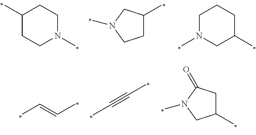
C1(C)CCN(C)CC1.C1C(C)CN(C)C1.C1N(C)CC(C)CC1.CC=CC.CC#CC.C1(C)CC(=O)N(C)C1
